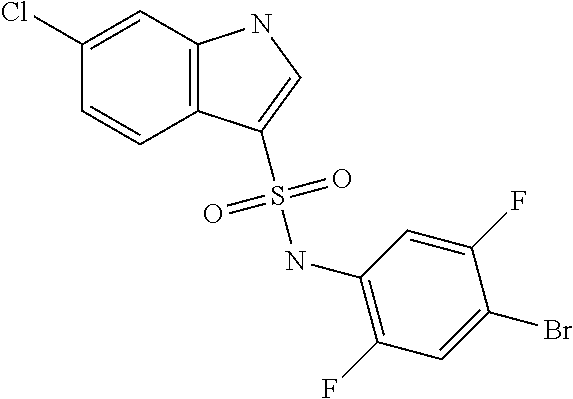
C1=C(Cl)C=CC2=C1NC=C2S(NC1=C(F)C=C(Br)C(F)=C1)(=O)=O
